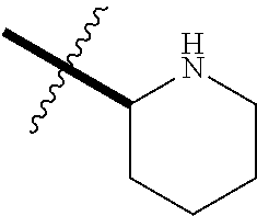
C1CCCNC1C
